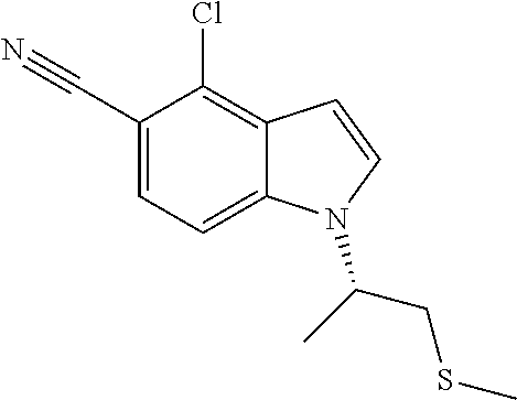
C1(C#N)=CC=C2C(=C1Cl)C=CN2C(CSC)C
